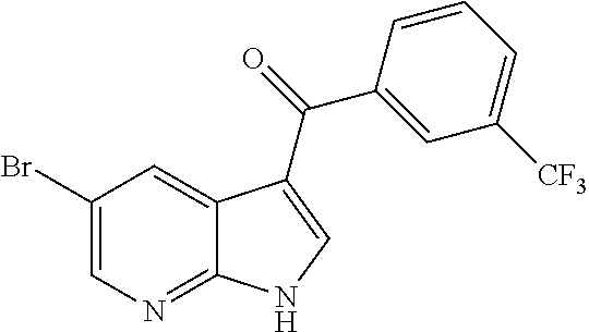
C1(Br)=CN=C2C(=C1)C(C(=O)C1=CC([CF3])=CC=C1)=CN2
